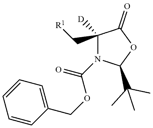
C1([D])(C[R1])N(C(=O)OCC2=CC=CC=C2)C(C(C)(C)C)OC1=O
